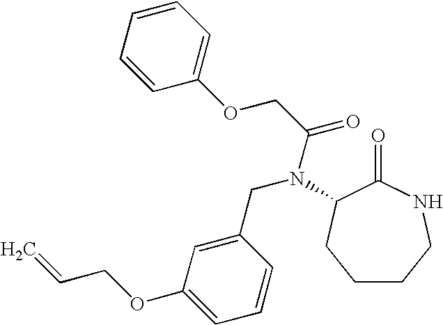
C1CCNC(=O)C(N(C(COC2=CC=CC=C2)=O)CC2=CC(OCC=C)=CC=C2)C1
